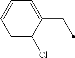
C1=C(Cl)C(CC)=CC=C1
